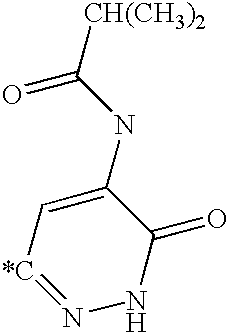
C1=C(NC([CH(CH3)2])=O)C(=O)NN=[*C]1
